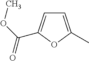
C1=C(C)OC(C(OC)=O)=C1
